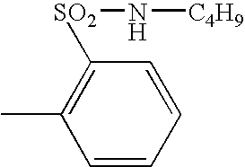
CC1=C([SO2]N[C4H9])C=CC=C1
